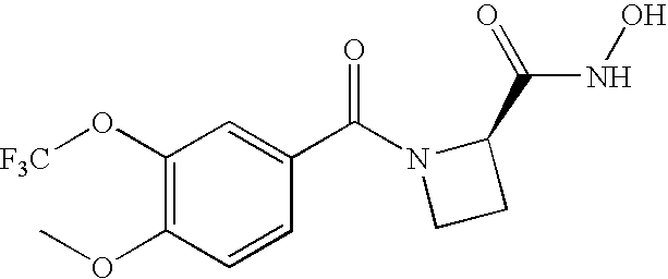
C1(O[F3C])=C(OC)C=CC(C(N2CCC2C(NO)=O)=O)=C1
